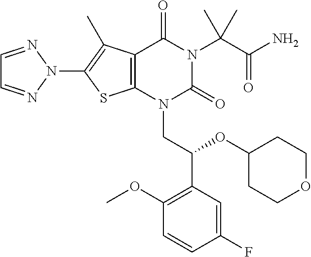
C12=C(N(CC(C3=C(OC)C=CC(F)=C3)OC3CCOCC3)C(=O)N(C(C(N)=O)(C)C)C1=O)SC(N1N=CC=N1)=C2C
